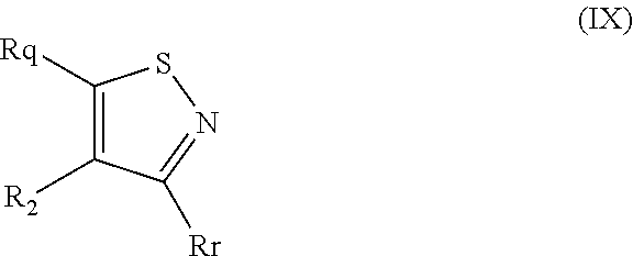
C1([Rq])=C([R2])C([Rr])=NS1
